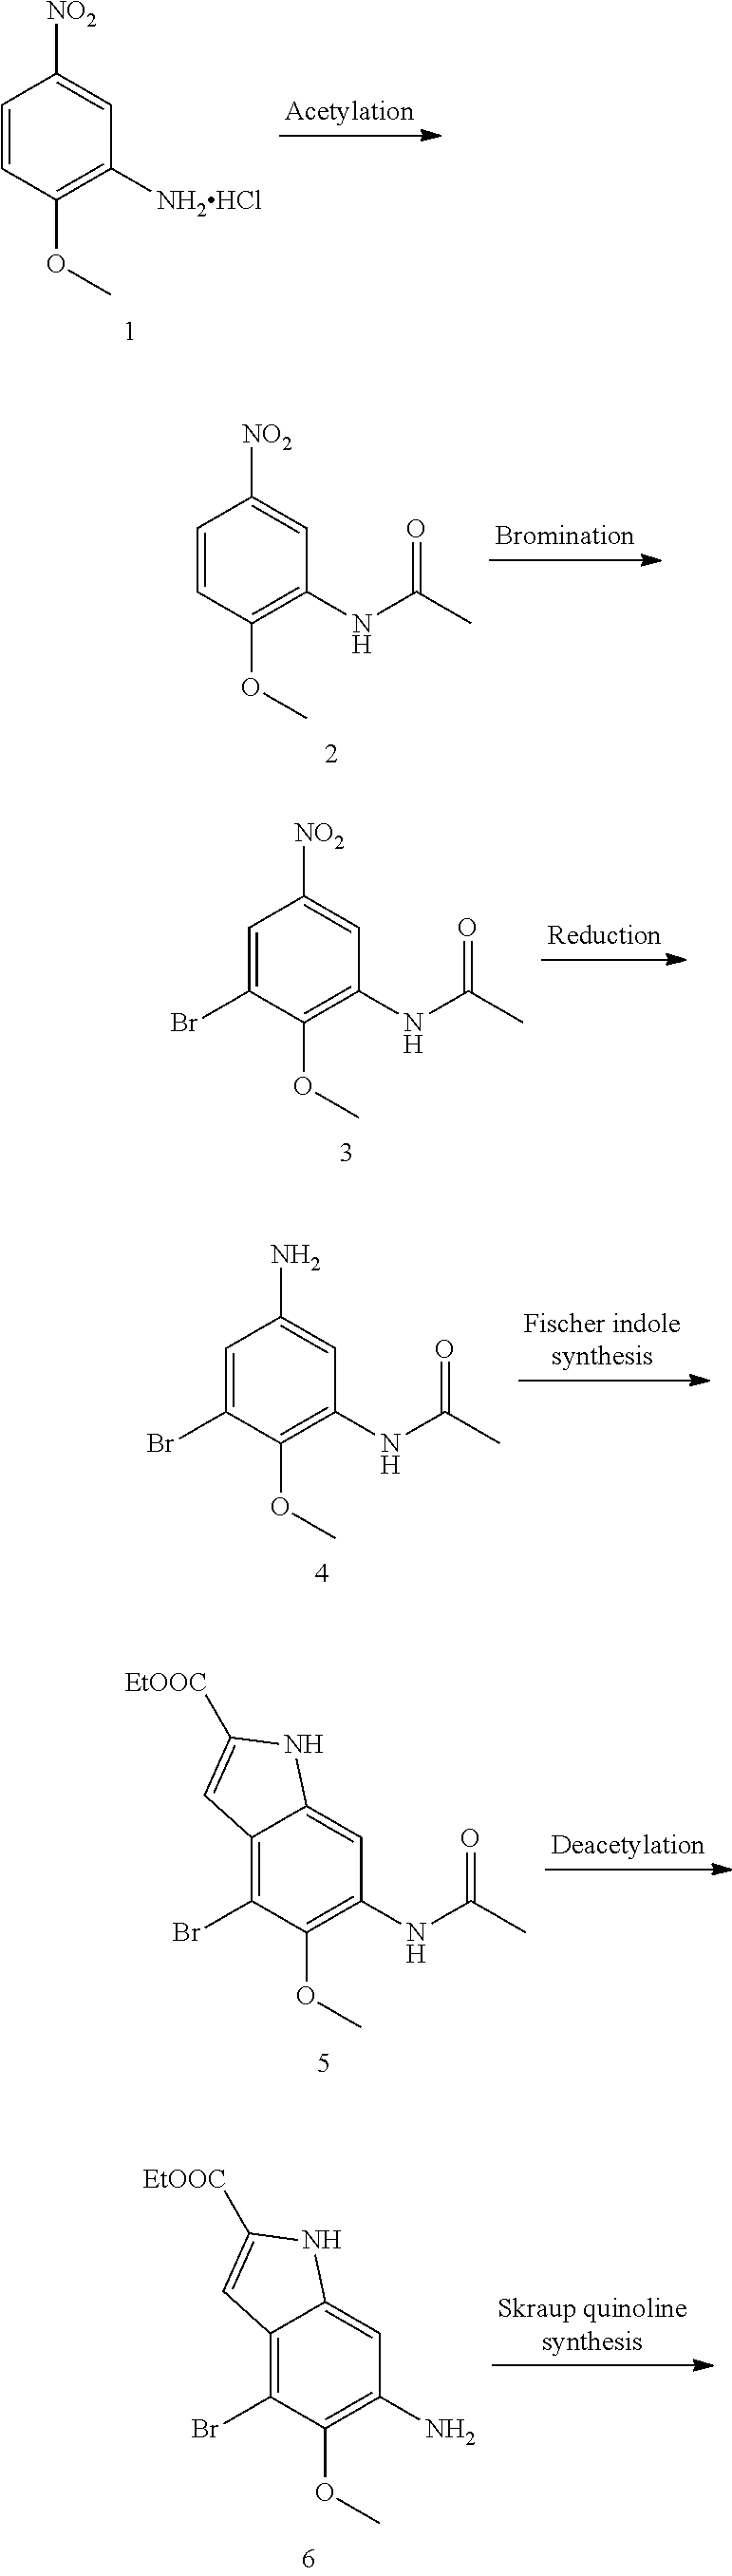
C1=CC(OC)=C([NH2HCl])C=C1[NO2].C1=CC(OC)=C(NC(C)=O)C=C1[NO2].C1=C(Br)C(OC)=C(NC(C)=O)C=C1[NO2].C1=C(Br)C(OC)=C(NC(C)=O)C=C1N.C12=C(Br)C(OC)=C(NC(C)=O)C=C1NC([EtOOC])=C2.C12=C(Br)C(OC)=C(N)C=C1NC([EtOOC])=C2
